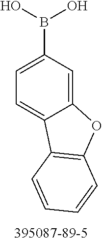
C1=C(B(O)O)C=C2C(=C1)C1=C(O2)C=CC=C1
